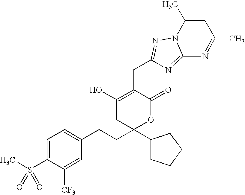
C1(O)=C(CC2=NN3C(=N2)N=C(C)C=C3C)C(=O)OC(CCC2=CC=C(S(C)(=O)=O)C([CF3])=C2)(C2CCCC2)C1
